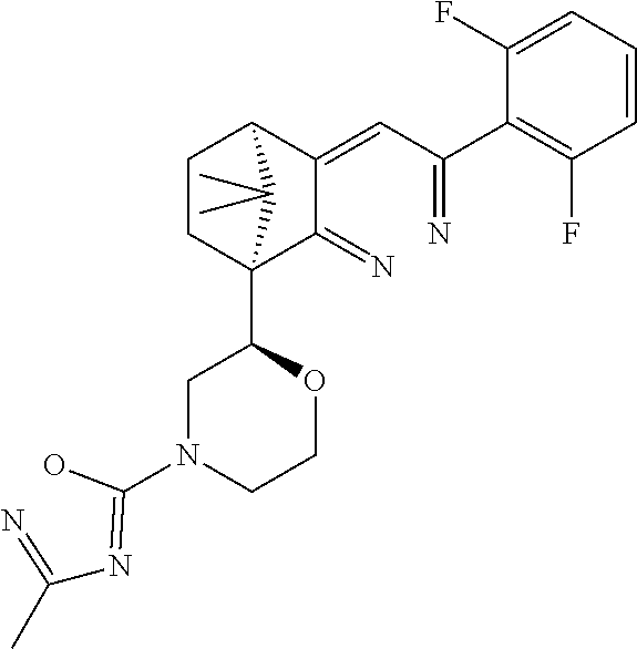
C1CC2(C3CN(C(=NC(=N)C)O)CCO3)C(=N)C(=CC(=N)C3=C(F)C=CC=C3F)C1C2(C)C
